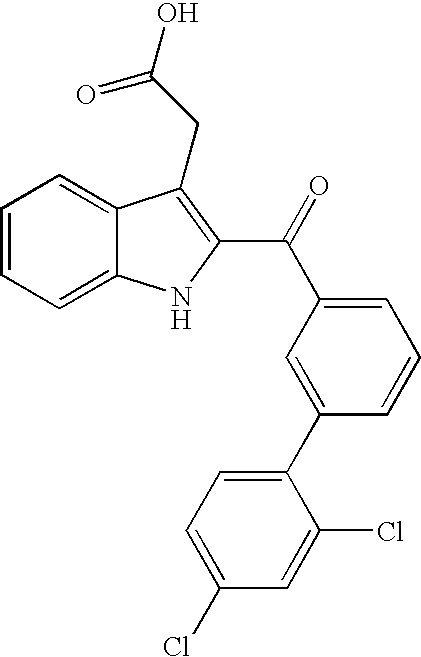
C1=CC=C2C(=C1)C(CC(O)=O)=C(C(=O)C1=CC=CC(C3=CC=C(Cl)C=C3Cl)=C1)N2
